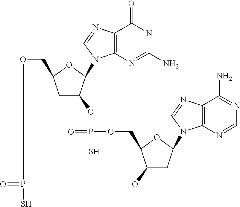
C12CC(N3C4=C(N=C3)C(N)=NC=N4)OC1COP(S)(=O)OC1CC(OC1N1C3=C(N=C1)C(=O)NC(N)=N3)COP(=O)(S)O2
